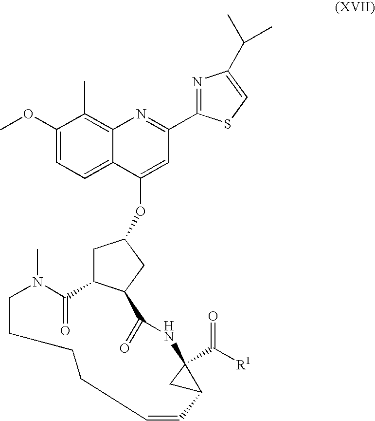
C1(OC)=CC=C2C(=C1C)N=C(C1=NC(C(C)C)=CS1)C=C2OC1CC2C(C1)C(=O)NC1(C([R1])=O)CC1C=CCCCCN(C)C2=O
